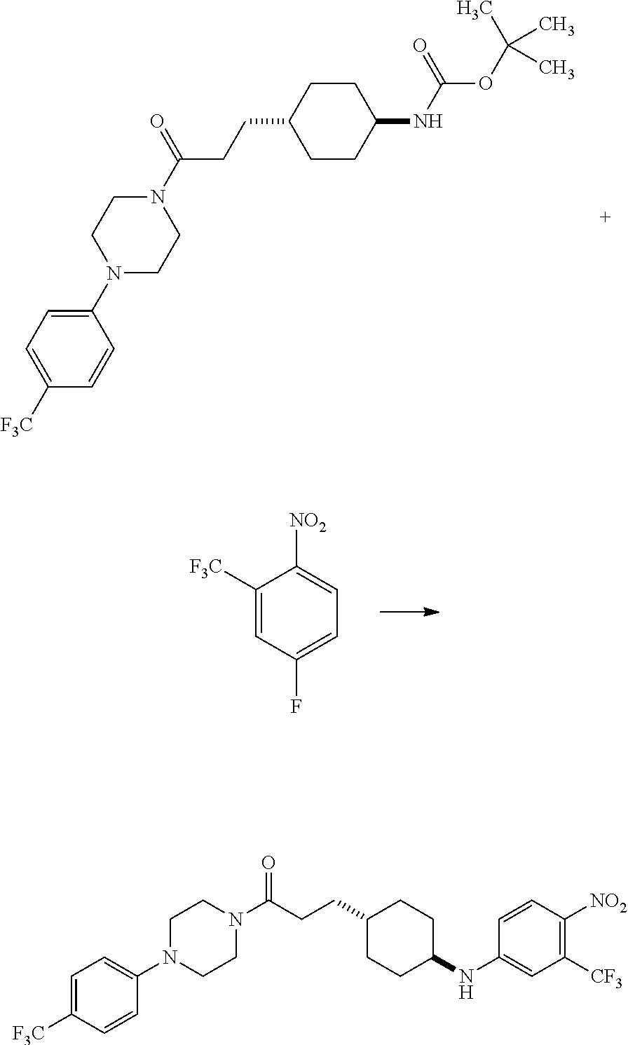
C1(N2CCN(C(=O)CCC3CCC(NC(OC(C)(C)C)=O)CC3)CC2)=CC=C([F3C])C=C1.C1([F3C])=CC(F)=CC=C1[NO2].C1=C([F3C])C=CC(N2CCN(C(=O)CCC3CCC(NC4=CC([CF3])=C([NO2])C=C4)CC3)CC2)=C1
